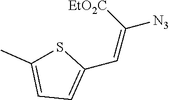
S1C(C)=CC=C1C=C([N3])[EtO2C]
